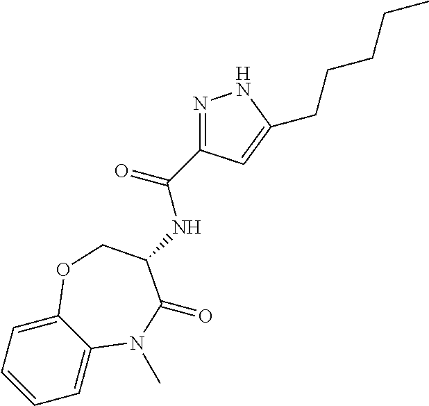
C1=CC=C2C(=C1)N(C)C(=O)C(NC(=O)C1=NNC(CCCCC)=C1)CO2
